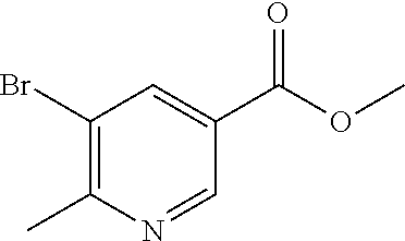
C1(C(=O)OC)=CC(Br)=C(C)N=C1
